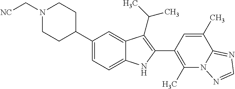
N1(C[NC])CCC(C2=CC=C3C(=C2)C(C(C)C)=C(C2=C(C)N4C(=NC=N4)C(C)=C2)N3)CC1
